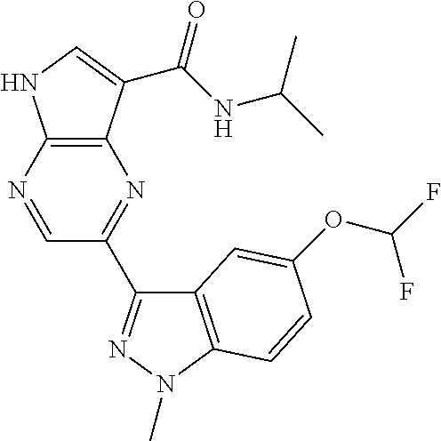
C12=C(C(C(NC(C)C)=O)=CN1)N=C(C1=NN(C)C3=C1C=C(OC(F)F)C=C3)C=N2
